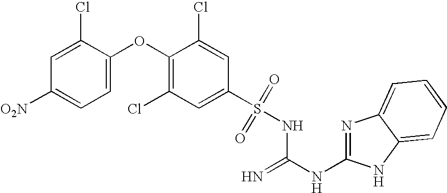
O(C1=C(Cl)C=C(S(NC(=N)NC2=NC3=CC=CC=C3N2)(=O)=O)C=C1Cl)C1=CC=C([O2N])C=C1Cl
